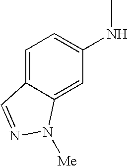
C1=C2C(=CC=C1NC)C=NN2[Me]
